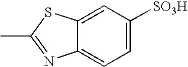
C12=CC=C([SO3H])C=C1SC(C)=N2
